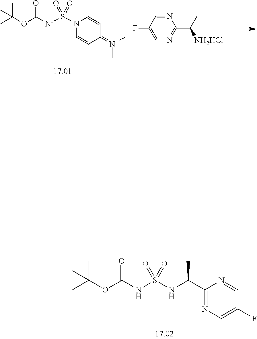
N1(S([N-]C(OC(C)(C)C)=O)(=O)=O)C=CC(=[N+](C)C)C=C1.N1=C(C(C)[NH2HCl])N=CC(F)=C1.C1(C(NS(NC(OC(C)(C)C)=O)(=O)=O)C)=NC=C(F)C=N1
